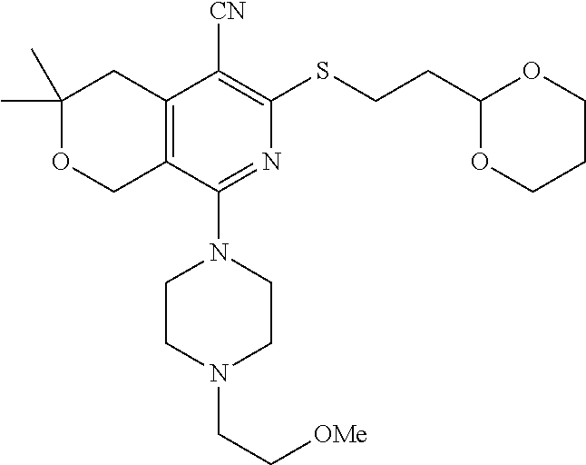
C1(C)(C)OCC2=C(C1)C([CN])=C(SCCC1OCCCO1)N=C2N1CCN(CC[OMe])CC1
